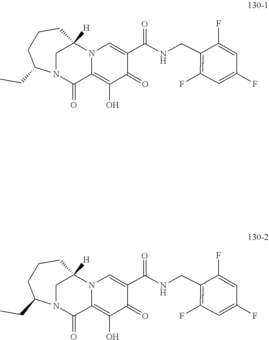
C(=O)(NCC1=C(F)C=C(F)C=C1F)C1=CN2C(=C(O)C1=O)C(=O)N1C(CC)CCCC2([H])C1.C(=O)(NCC1=C(F)C=C(F)C=C1F)C1=CN2C(=C(O)C1=O)C(=O)N1C(CC)CCCC2([H])C1
